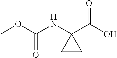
COC(=O)NC1(C(=O)O)CC1
